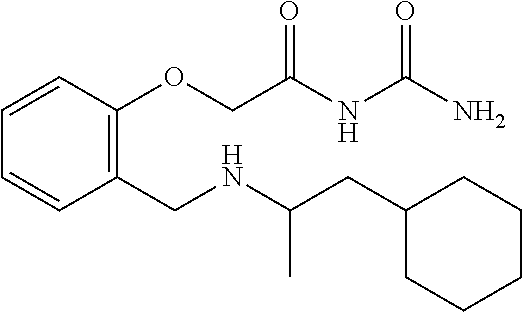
C1C(CC(NCC2=C(OCC(NC(N)=O)=O)C=CC=C2)C)CCCC1
